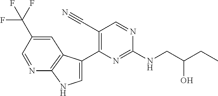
N(C1=NC(C2=CNC3=C2C=C(C(F)(F)F)C=N3)=C(C#N)C=N1)CC(CC)O
